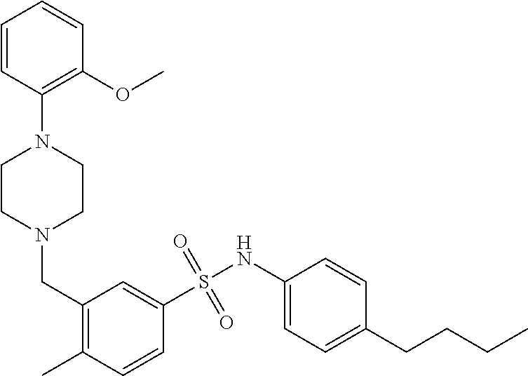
C1=CC(N2CCN(CC3=C(C)C=CC(S(NC4=CC=C(CCCC)C=C4)(=O)=O)=C3)CC2)=C(OC)C=C1
